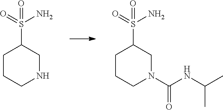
C1CCNCC1S(=O)(N)=O.C1CCN(C(NC(C)C)=O)CC1S(=O)(N)=O
